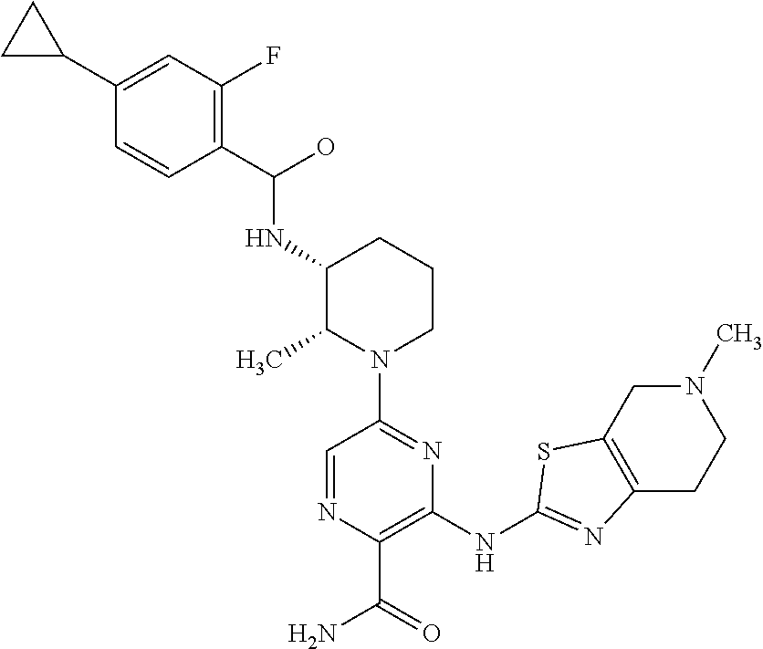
C1(NC(O)C2=C(F)C=C(C3CC3)C=C2)CCCN(C2=NC(NC3=NC4=C(S3)CN(C)CC4)=C(C(=O)N)N=C2)C1C
